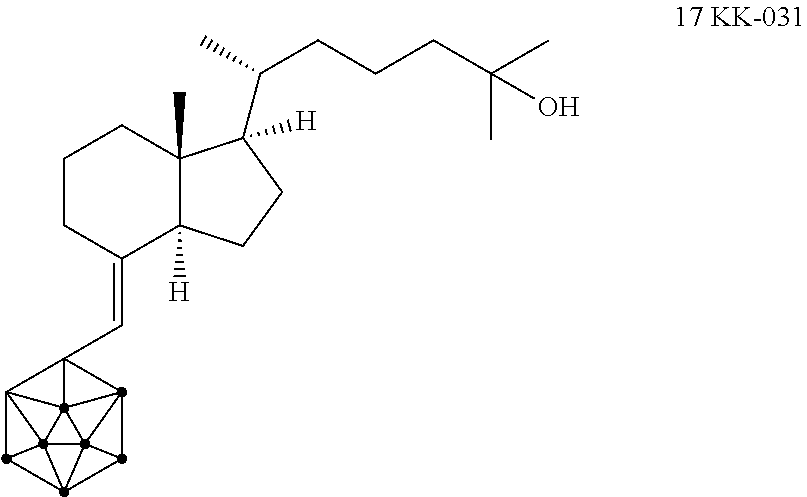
C1CC(=CC23C45C267C428C649C37C4C29C58)C2([H])C(C)(C1)C(C(C)CCCC(C)(C)O)([H])CC2
